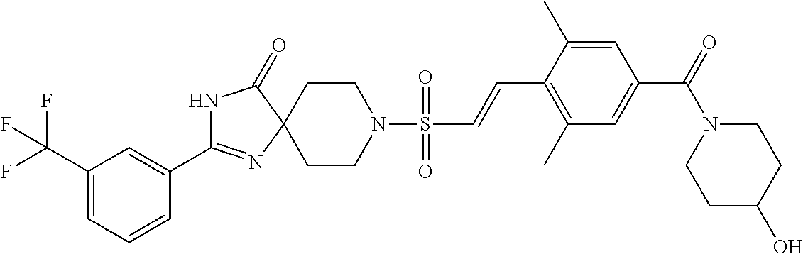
C1(C(F)(F)F)=CC=CC(C2=NC3(C(=O)N2)CCN(S(C=CC2=C(C)C=C(C(=O)N4CCC(O)CC4)C=C2C)(=O)=O)CC3)=C1
